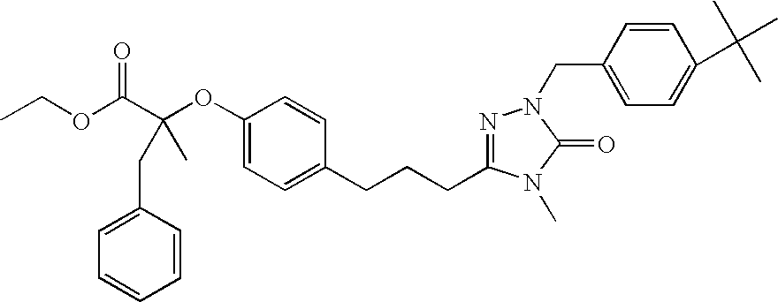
C1(OC(C(OCC)=O)(CC2=CC=CC=C2)C)=CC=C(CCCC2=NN(CC3=CC=C(C(C)(C)C)C=C3)C(=O)N2C)C=C1
